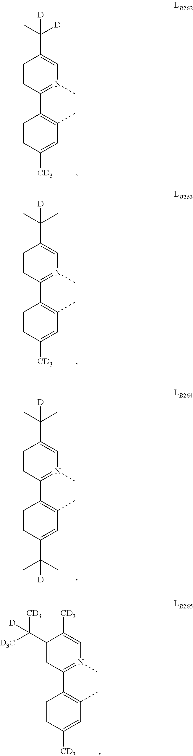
C1=CC(C(C)([D])[D])=CN(C)=C1C1=C(C)C=C([CD3])C=C1.C1=CC(C(C)(C)[D])=CN(C)=C1C1=C(C)C=C([CD3])C=C1.C1=CC(C(C)(C)[D])=CN(C)=C1C1=C(C)C=C(C(C)(C)[D])C=C1.C1=C(C([D3C])([CD3])[D])C([CD3])=CN(C)=C1C1=C(C)C=C([CD3])C=C1
